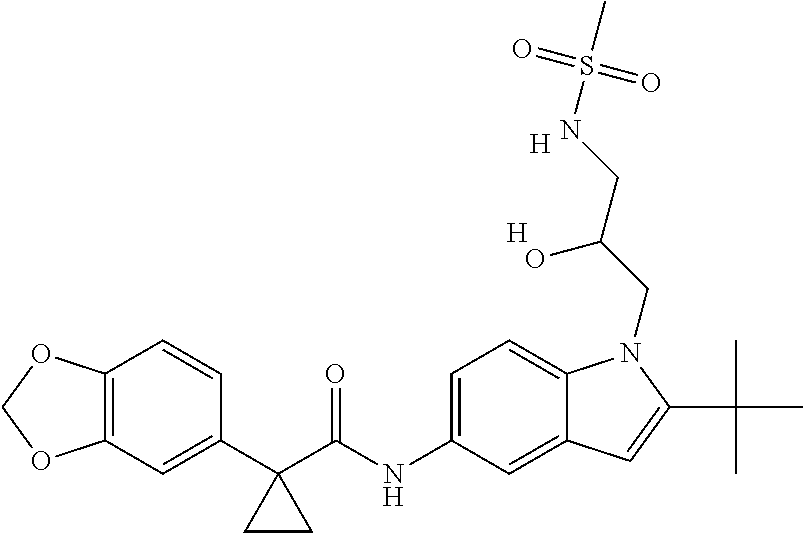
C1(C2(C(NC3=CC=C4C(=C3)C=C(C(C)(C)C)N4CC(CNS(C)(=O)=O)O)=O)CC2)=CC2=C(C=C1)OCO2.[H].[H]
